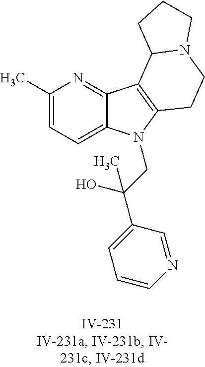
C1(C)=CC=C2C(=N1)C1=C(N2CC(C2=CC=CN=C2)(O)C)CCN2C1CCC2
